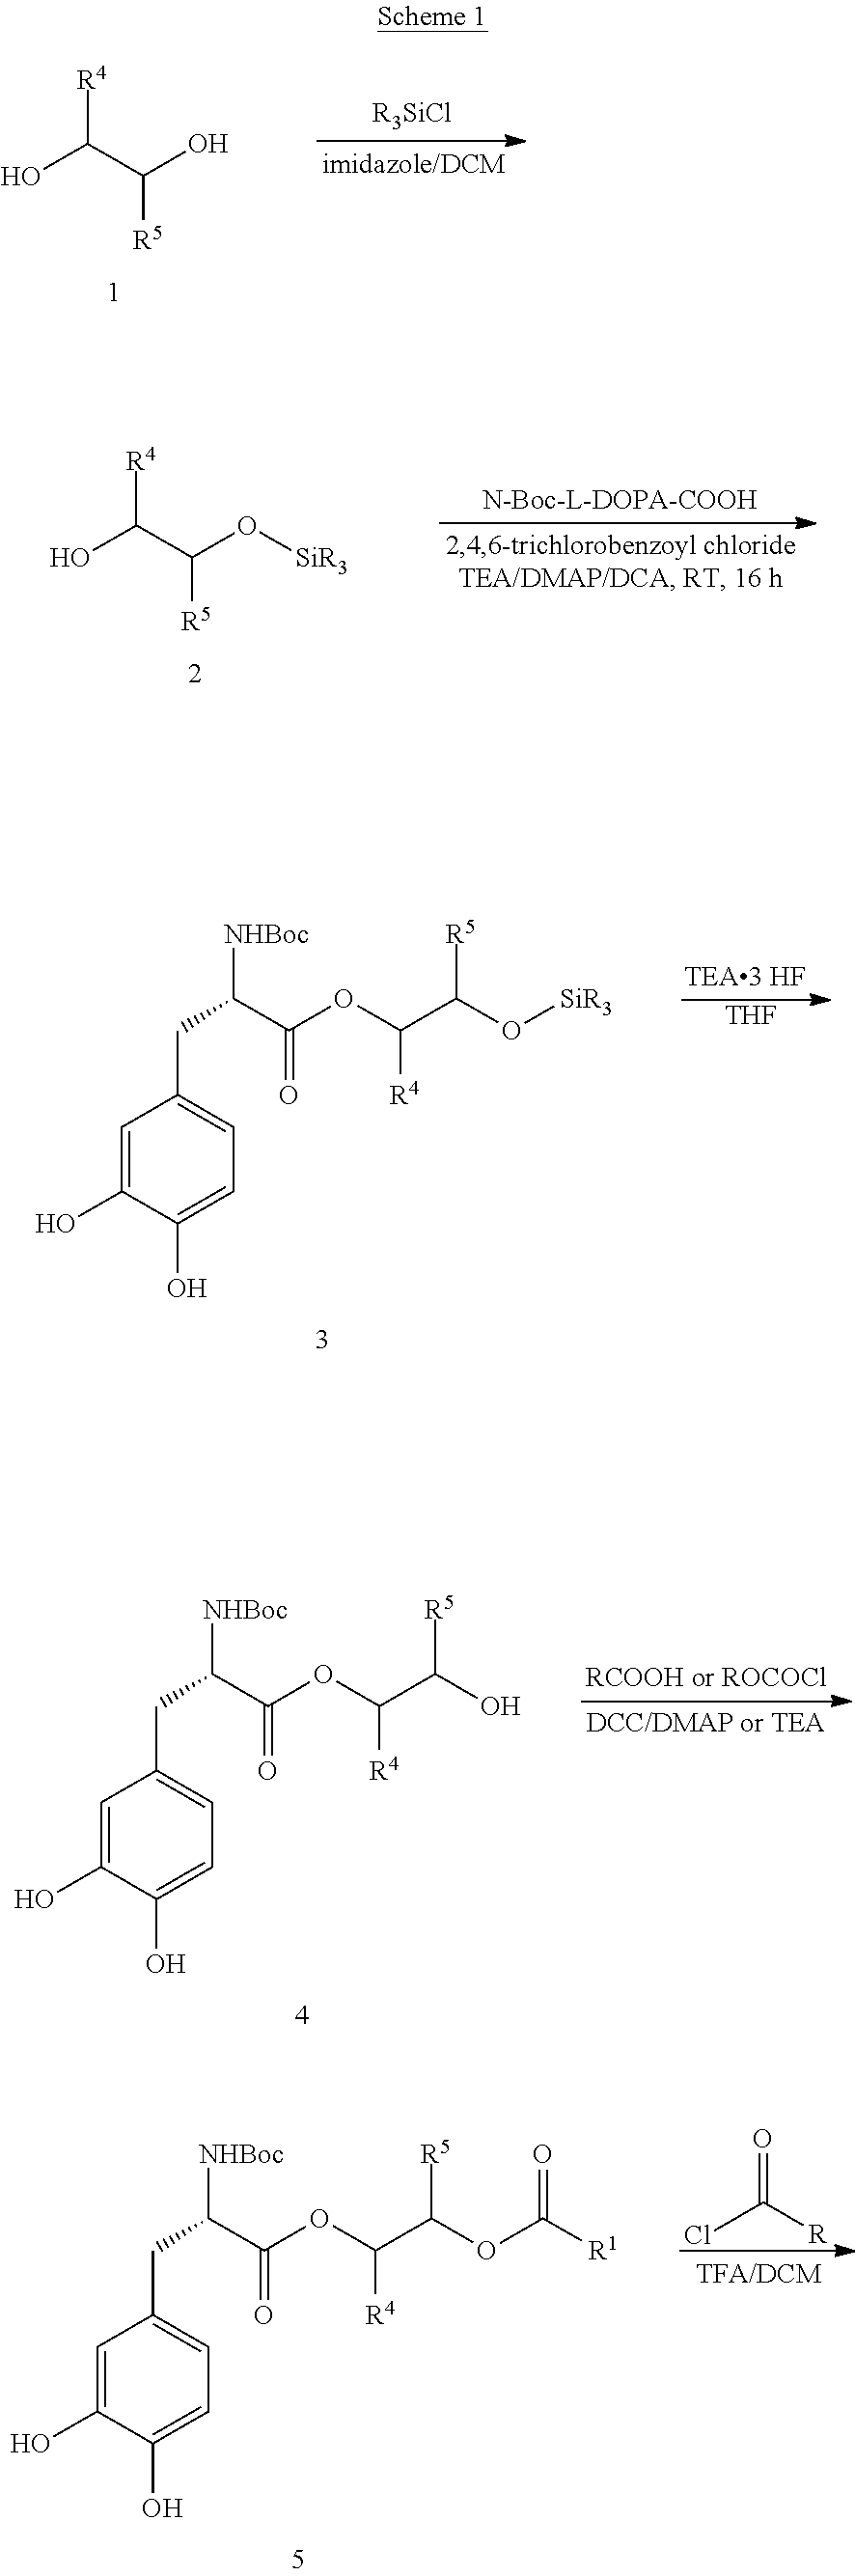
[R4]C(C(O)[R5])O.[R4]C(C(O[SiR3])[R5])O.C1=C(O)C(O)=CC=C1CC(C(=O)OC(C(O[SiR3])[R5])[R4])[NHBoc].[THF].C1=C(O)C(O)=CC=C1CC(C(=O)OC(C(O)[R5])[R4])[NHBoc].C1=C(O)C(O)=CC=C1CC(C(=O)OC(C(OC([R1])=O)[R5])[R4])[NHBoc].O=C([R])Cl
